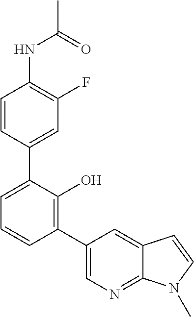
C1(NC(C)=O)=C(F)C=C(C2=CC=CC(C3=CN=C4C(=C3)C=CN4C)=C2O)C=C1
